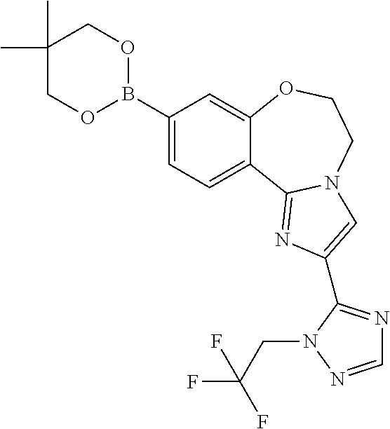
B1(C2=CC=C3C(=C2)OCCN2C3=NC(C3=NC=NN3CC(F)(F)F)=C2)OCC(C)(C)CO1
